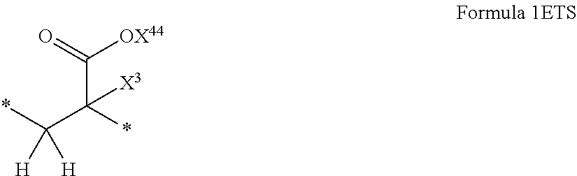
*C(C(C([OX44])=O)(*)[X3])([H])[H]
